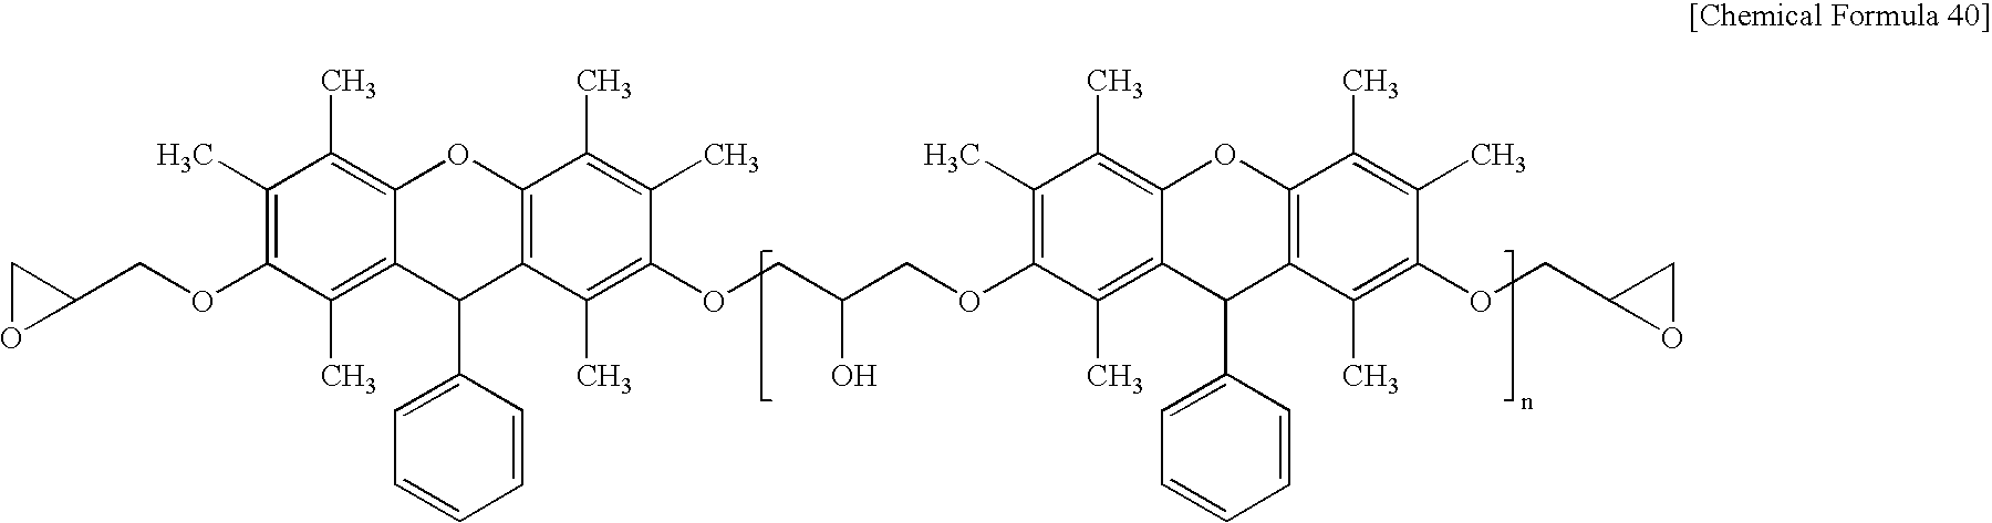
O(C1=C(C)C(C)=C2C(=C1C)C(C1=CC=CC=C1)C1=C(O2)C(C)=C(C)C(OCC(COC2=C(C)C(C)=C3C(=C2C)C(C2=CC=CC=C2)C2=C(O3)C(C)=C(C)C(OCC3OC3)=C2C)O)=C1C)CC1CO1
